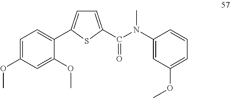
C1=C(OC)C=C(OC)C(C2=CC=C(C(N(C3=CC(OC)=CC=C3)C)=O)S2)=C1
